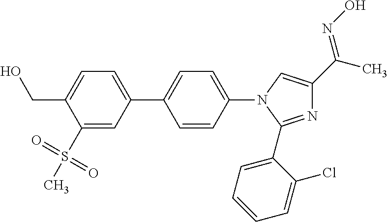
C1(S(=O)(C)=O)=CC(C2=CC=C(N3C(C4=CC=CC=C4Cl)=NC(C(=NO)C)=C3)C=C2)=CC=C1CO
